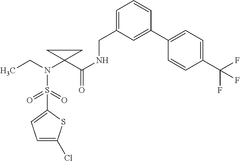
C1(S(N(CC)C2(C(NCC3=CC=CC(C4=CC=C(C(F)(F)F)C=C4)=C3)=O)CC2)(=O)=O)=CC=C(Cl)S1
